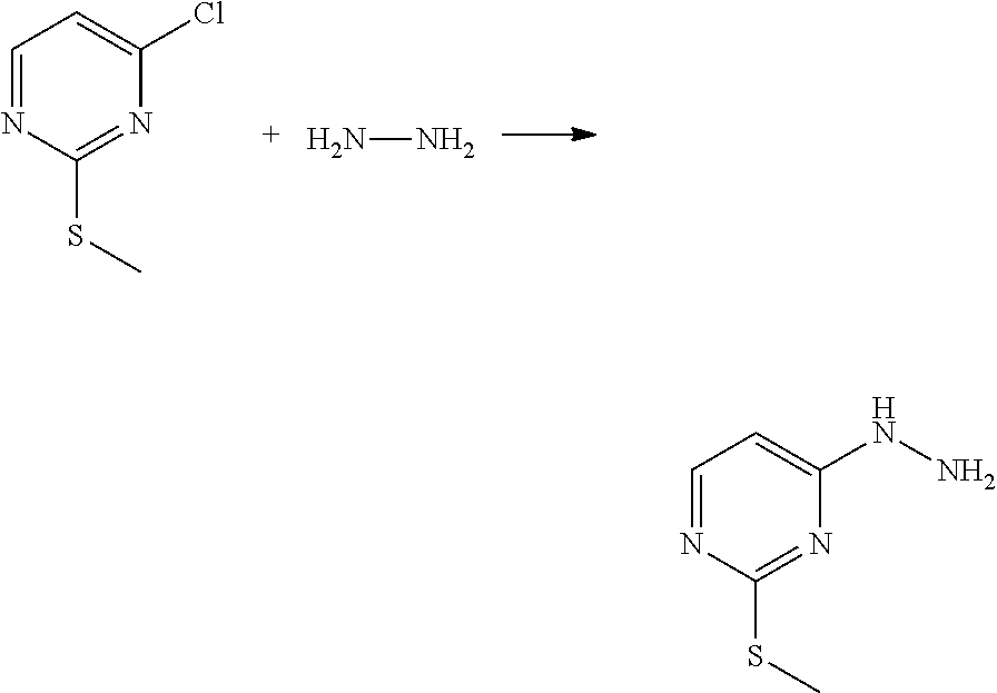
C1=NC(SC)=NC(Cl)=C1.NN.C1=NC(SC)=NC(NN)=C1
